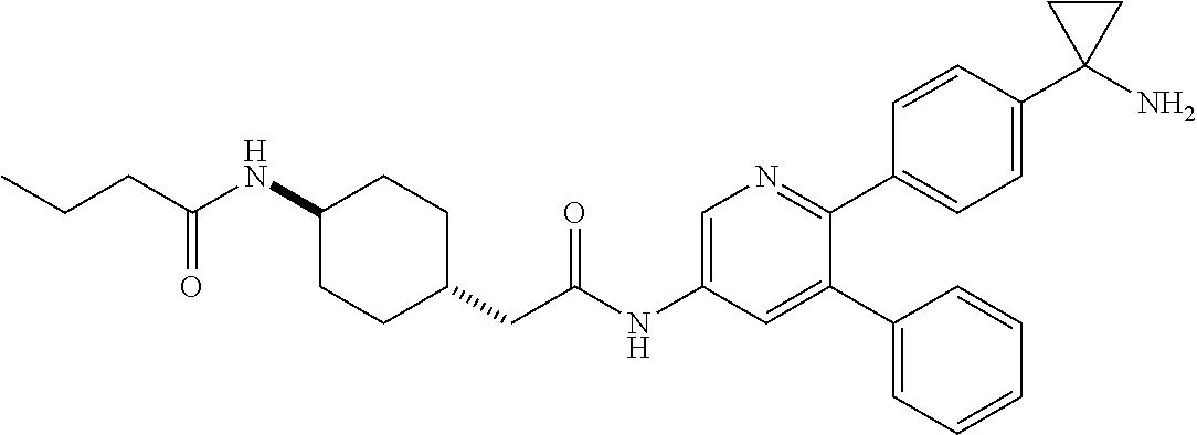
C(=O)(CCC)NC1CCC(CC(NC2=CN=C(C3=CC=C(C4(N)CC4)C=C3)C(C3=CC=CC=C3)=C2)=O)CC1
